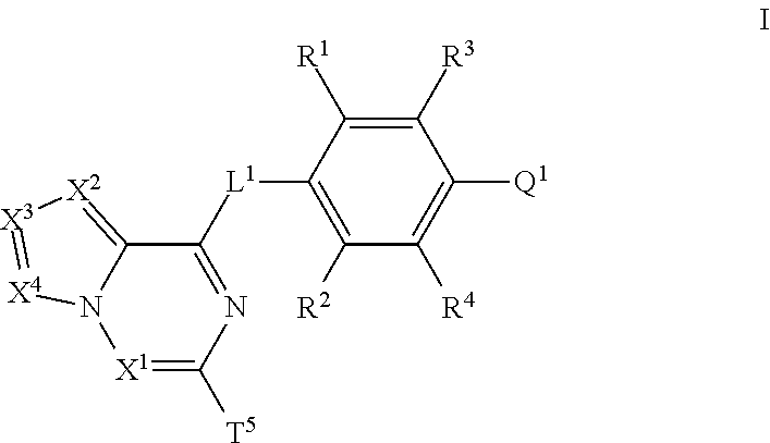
C1([L1]C2=C([R2])C([R4])=C([Q1])C([R3])=C2[R1])=NC([T5])=[X1]N2C1=[X2][X3]=[X4]2
